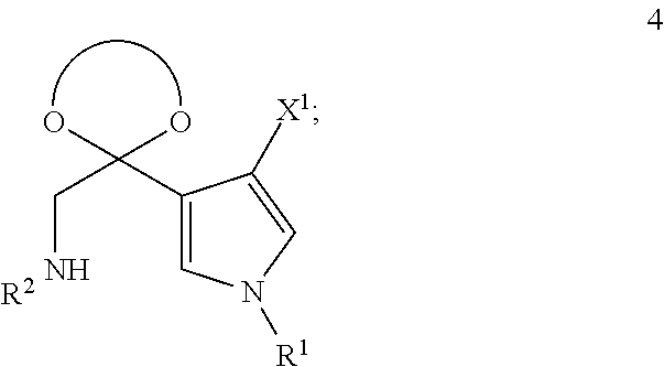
C1=C(C(O)(CN)O)C([X1])=CN1[R1].[R2]
